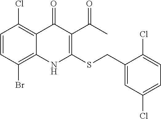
C1=CC(Br)=C2C(=C1Cl)C(=O)C(C(C)=O)=C(SCC1=CC(Cl)=CC=C1Cl)N2
